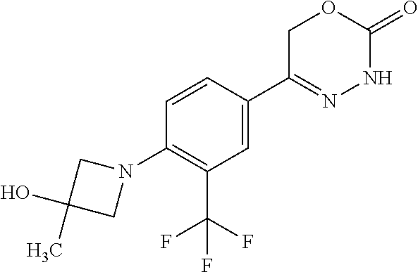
FC(F)(C1=C(N2CC(O)(C)C2)C=CC(C2=NNC(=O)OC2)=C1)F
